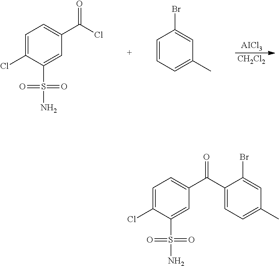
[AICl3].[CH2Cl2].C1=C(Cl)C(S(=O)(=O)N)=CC(C(Cl)=O)=C1.C1=CC=C(C)C=C1Br.C1=C(Cl)C(S(=O)(=O)N)=CC(C(C2=CC=C(C)C=C2Br)=O)=C1
